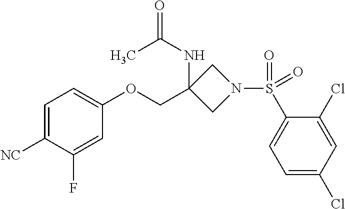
C1=C([NC])C(F)=CC(OCC2(NC(=O)C)CN(S(C3=CC=C(Cl)C=C3Cl)(=O)=O)C2)=C1
